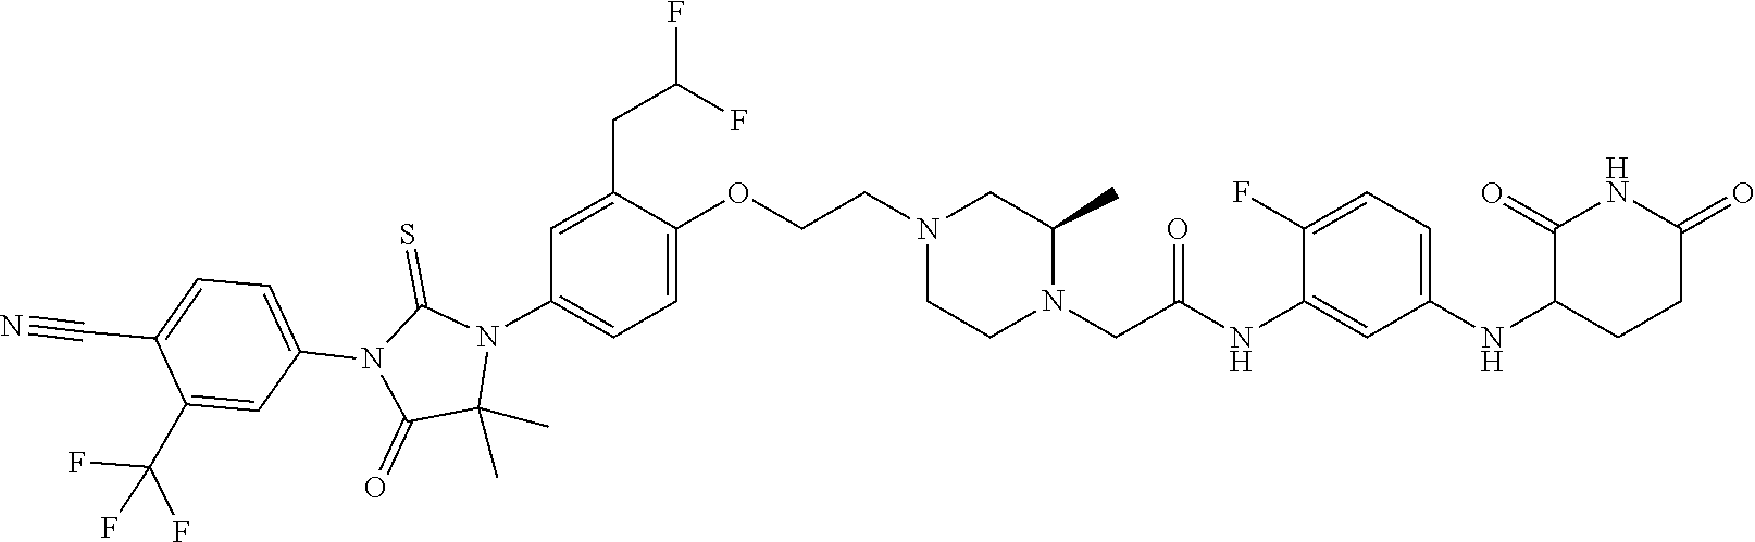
C1(C)(C)N(C2=CC=C(OCCN3CCN(CC(NC4=CC(NC5C(=O)NC(=O)CC5)=CC=C4F)=O)C(C)C3)C(CC(F)F)=C2)C(=S)N(C2=CC=C(C#N)C(C(F)(F)F)=C2)C1=O
